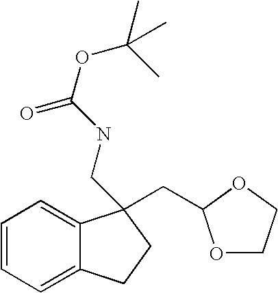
C1=CC=C2C(=C1)C(CC1OCCO1)(CNC(=O)OC(C)(C)C)CC2
